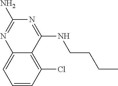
C1=CC(Cl)=C2C(=C1)N=C(N)N=C2NCCCC
